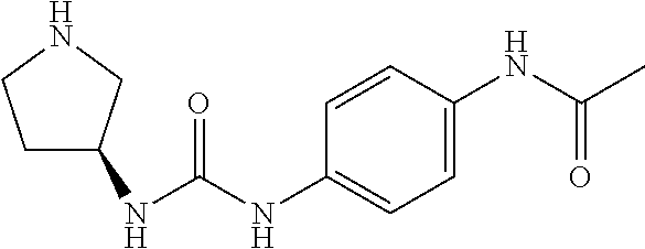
C1=CC(NC(NC2CCNC2)=O)=CC=C1NC(C)=O
